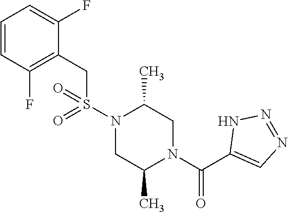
C1(CS(N2C(C)CN(C(C3=CN=NN3)=O)C(C)C2)(=O)=O)=C(F)C=CC=C1F
